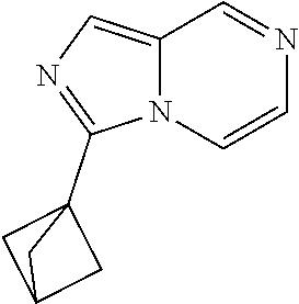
C12=CN=C(C34CC(C3)C4)N1C=CN=C2
